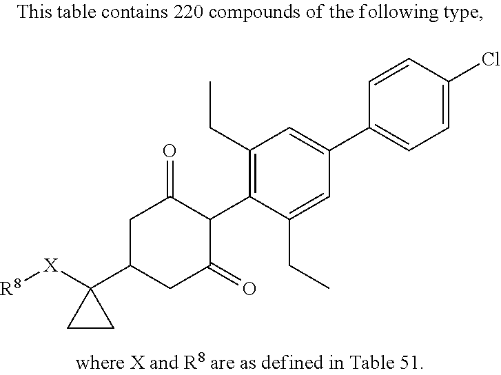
C1(CC)=C(C2C(=O)CC(C3([X][R8])CC3)CC2=O)C(CC)=CC(C2=CC=C(Cl)C=C2)=C1
